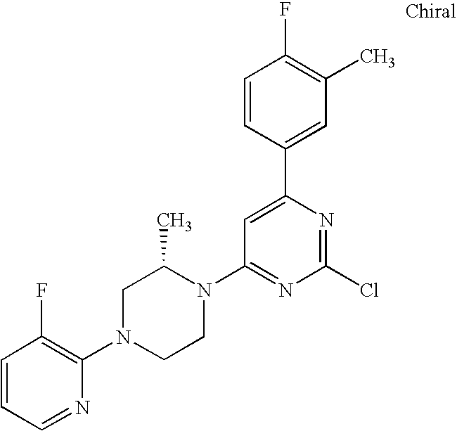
C1=CC=NC(N2CCN(C3=NC(Cl)=NC(C4=CC(C)=C(F)C=C4)=C3)C(C)C2)=C1F
